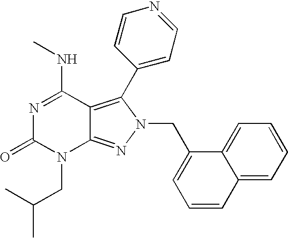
N1=C(NC)C2=C(C3=CC=NC=C3)N(CC3=CC=CC4=CC=CC=C34)N=C2N(CC(C)C)C1=O
